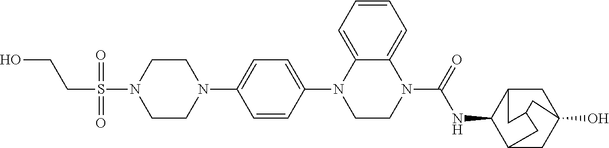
C(S(N1CCN(C2=CC=C(N3CCN(C(NC4C5CC6(O)CC4CC(C5)C6)=O)C4=CC=CC=C34)C=C2)CC1)(=O)=O)CO
